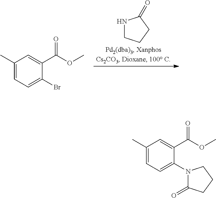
C1(C)=CC=C(Br)C(C(OC)=O)=C1.N1CCCC1=O.C1(C)=CC=C(N2C(=O)CCC2)C(C(OC)=O)=C1
